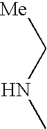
[Me]CNC
